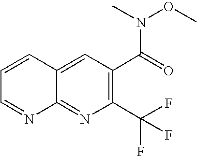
C1(C(F)(F)F)=C(C(N(OC)C)=O)C=C2C(=N1)N=CC=C2
